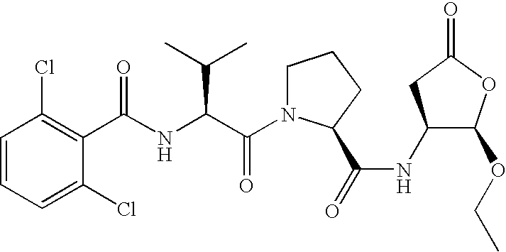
C1=CC=C(Cl)C(C(NC(C(N2CCCC2C(=O)NC2C(OCC)OC(=O)C2)=O)C(C)C)=O)=C1Cl
